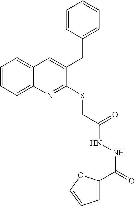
C1=CC=C2C(=C1)C=C(CC1=CC=CC=C1)C(SCC(NNC(=O)C1=CC=CO1)=O)=N2
